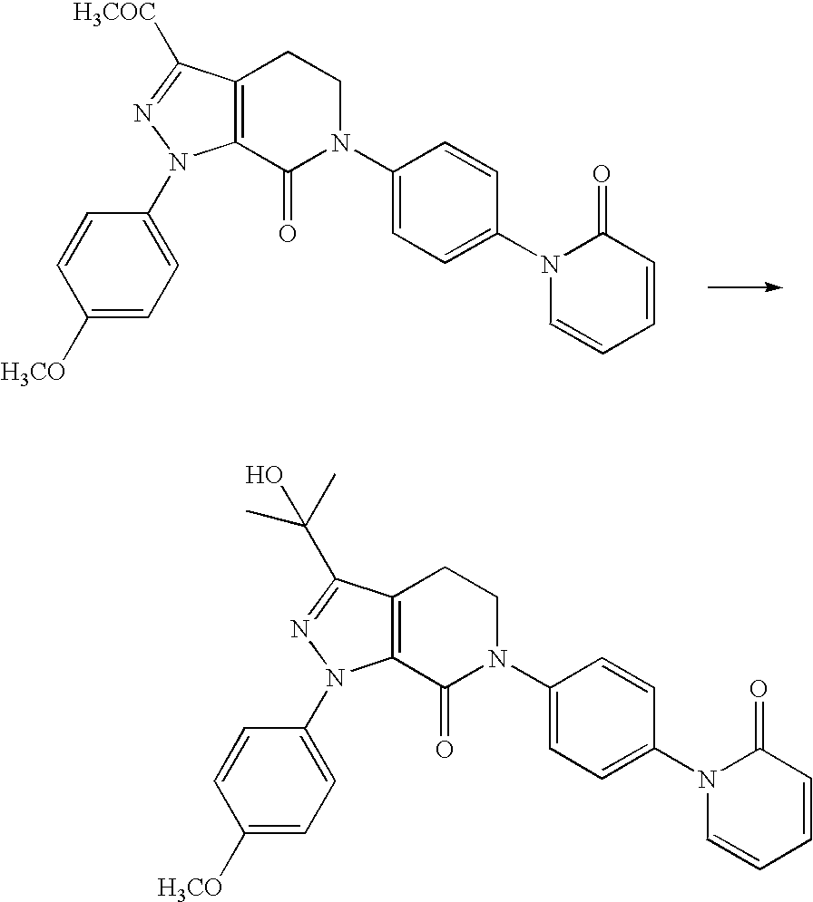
C12=C(CCN(C3=CC=C(N4C=CC=CC4=O)C=C3)C1=O)C([H3COC])=NN2C1=CC=C([H3CO])C=C1.C12=C(CCN(C3=CC=C(N4C=CC=CC4=O)C=C3)C1=O)C(C(O)(C)C)=NN2C1=CC=C([H3CO])C=C1
